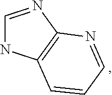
C1=NC2=C(N1)C=CC=N2
